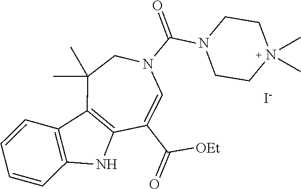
C1(C)(C)C2=C(C(C(=O)[OEt])=CN(C(N3CCN(C)(C)CC3)=O)C1)NC1=C2C=CC=C1.[I-]
